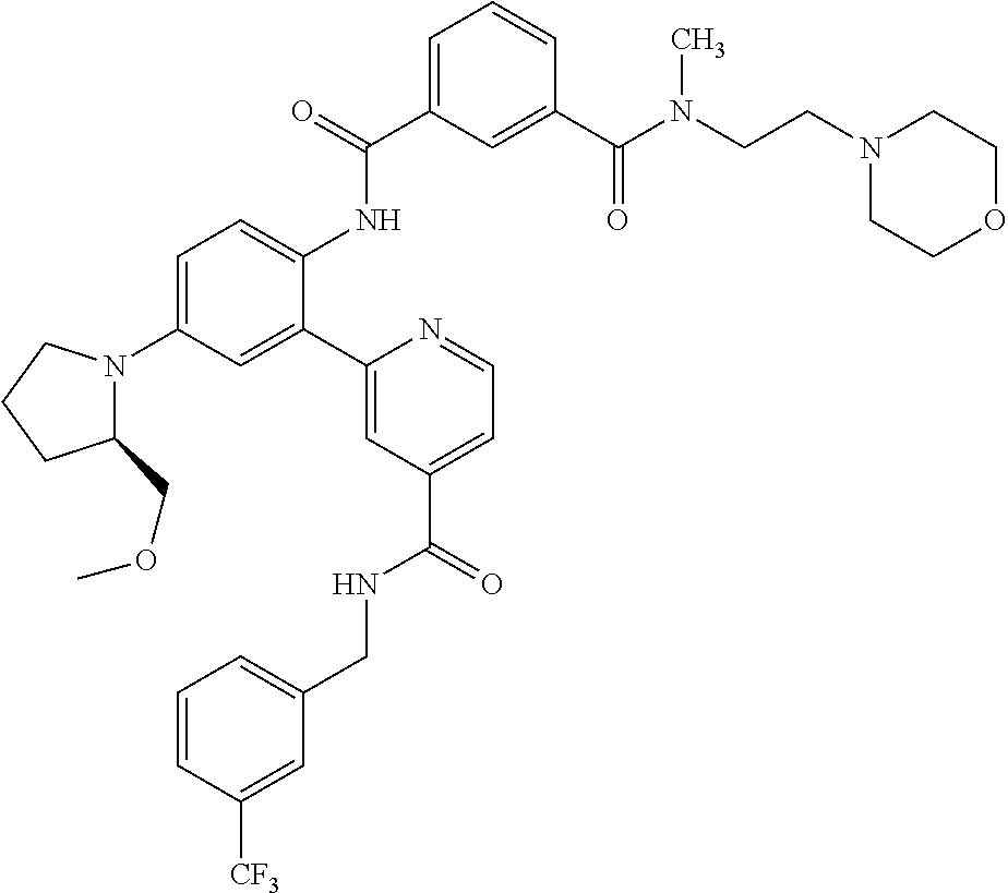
C1=C(C(=O)NC2=CC=C(N3C(COC)CCC3)C=C2C2=CC(C(NCC3=CC=CC([CF3])=C3)=O)=CC=N2)C=C(C(N(CCN2CCOCC2)C)=O)C=C1
